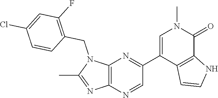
N1(CC2=C(F)C=C(Cl)C=C2)C(C)=NC2=C1N=C(C1=CN(C)C(=O)C3=C1C=CN3)C=N2
